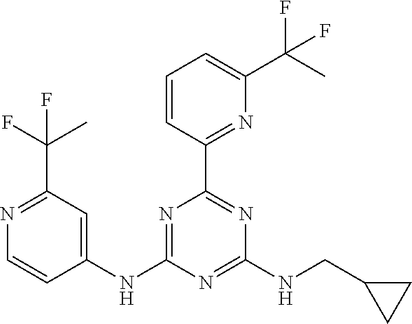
C1=CC(C2=NC(NCC3CC3)=NC(NC3=CC(C(F)(C)F)=NC=C3)=N2)=NC(C(C)(F)F)=C1
